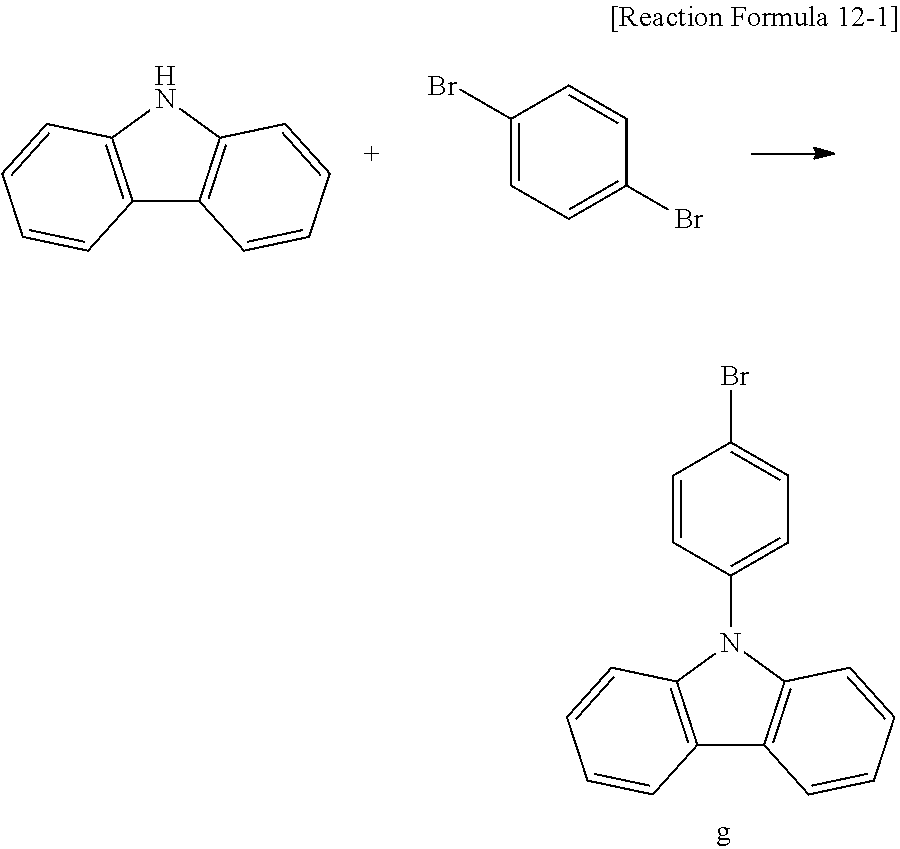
C12=C(NC3=C1C=CC=C3)C=CC=C2.C1(Br)=CC=C(Br)C=C1.C12=C(N(C3=CC=C(Br)C=C3)C3=C1C=CC=C3)C=CC=C2
